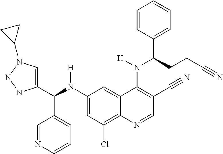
C1(N(C(C2=CN(C3CC3)NN2)C2=CC=CN=C2)[H])=CC(Cl)=C2C(=C1)C(N(C(C1=CC=CC=C1)CCC#N)[H])=C(C#N)C=N2
